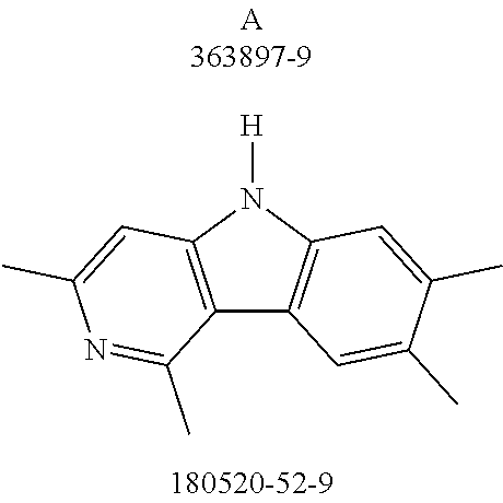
C12=C(N([H])C3=C1C=C(C)C(C)=C3)C=C(C)N=C2C
